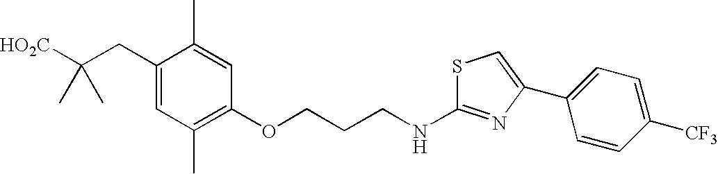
C1(CC([HO2C])(C)C)=CC(C)=C(OCCCNC2=NC(C3=CC=C([CF3])C=C3)=CS2)C=C1C
